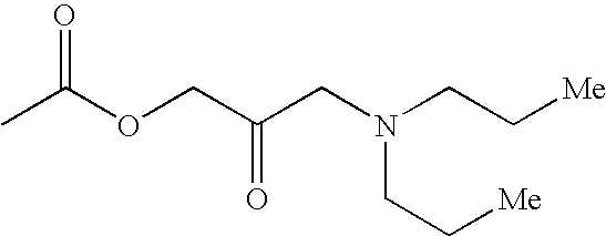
CC(OCC(CN(CC[Me])CC[Me])=O)=O
